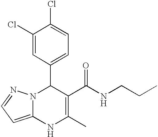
C1(Cl)=CC(C2N3C(=CC=N3)NC(C)=C2C(NCCC)=O)=CC=C1Cl
